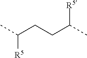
CC(CCC(C)[R5])[R5]
